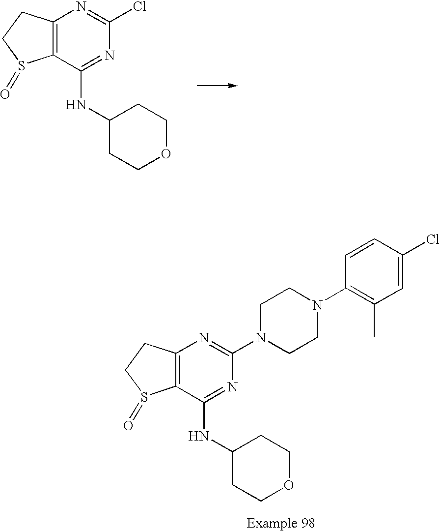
C12=C(C(NC3CCOCC3)=NC(Cl)=N1)S(=O)CC2.C12=C(C(NC3CCOCC3)=NC(N3CCN(C4=C(C)C=C(Cl)C=C4)CC3)=N1)S(=O)CC2
